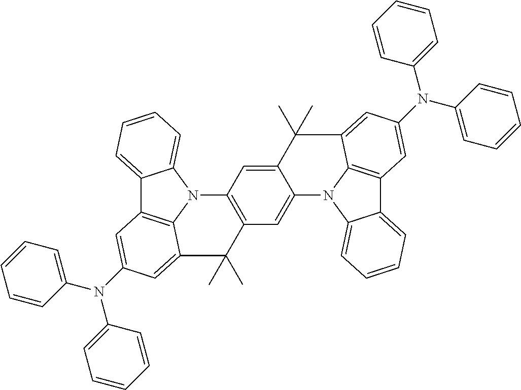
C12=CC=CC=C1N1C3=C2C=C(N(C2=CC=CC=C2)C2=CC=CC=C2)C=C3C(C)(C)C2=C1C=C1C(=C2)N2C3=CC=CC=C3C3=C2C(=CC(N(C2=CC=CC=C2)C2=CC=CC=C2)=C3)C1(C)C
